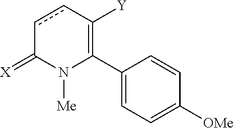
C1(C2=C([Y])ccC(=[X])N2[Me])=CC=C([OMe])C=C1
